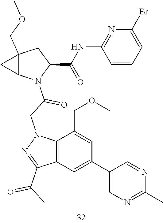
C1(C2=CC3=C(C(COC)=C2)N(CC(=O)N2C4C(COC)(CC2C(=O)NC2=NC(Br)=CC=C2)C4)N=C3C(=O)C)=CN=C(C)N=C1
